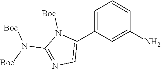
C1=C(C2=CN=C(N([Boc])[Boc])N2[Boc])C=C(N)C=C1
